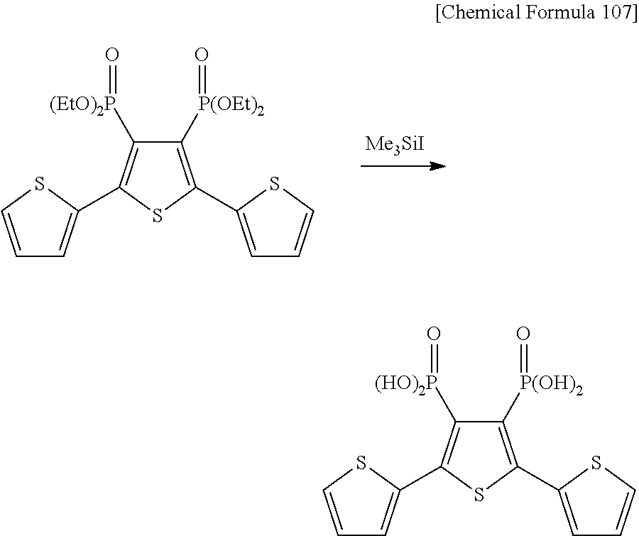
C1([P(OEt)2]=O)=C(C2=CC=CS2)SC(C2=CC=CS2)=C1[(EtO)2P]=O.[Me3SiI].C1([P(OH)2]=O)=C(C2=CC=CS2)SC(C2=CC=CS2)=C1[(HO)2P]=O
